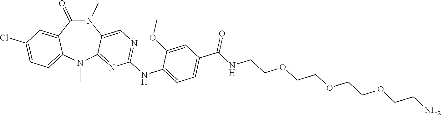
N1(C)C(=O)C2=CC(Cl)=CC=C2N(C)C2=NC(NC3=CC=C(C(NCCOCCOCCOCCN)=O)C=C3OC)=NC=C12
